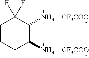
C1CCC(N)C(N)C1(F)F.[CF3COO].[CF3COO]
